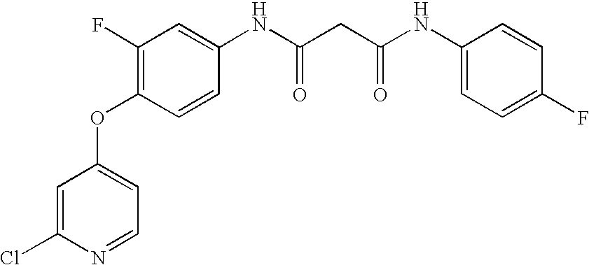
C1(F)=C(OC2=CC=NC(Cl)=C2)C=CC(NC(=O)CC(=O)NC2=CC=C(F)C=C2)=C1
